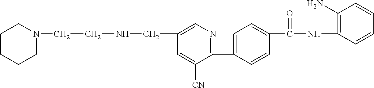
C1(CNCCN2CCCCC2)=CN=C(C2=CC=C(C(NC3=C(N)C=CC=C3)=O)C=C2)C([CN])=C1
